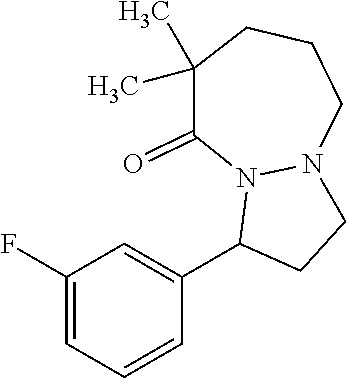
C1(F)=CC=CC(C2CCN3N2C(=O)C(C)(C)CCC3)=C1
